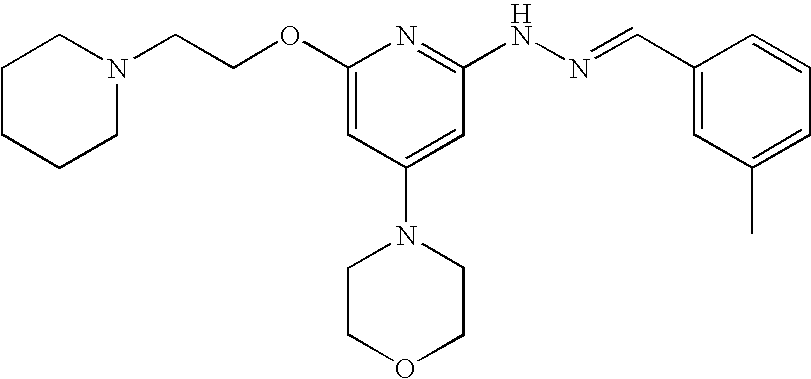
N1(CCOC2=CC(N3CCOCC3)=CC(NN=CC3=CC(C)=CC=C3)=N2)CCCCC1
